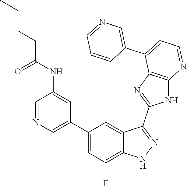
C1=NC=C(C2=CC(F)=C3C(=C2)C(C2=NC4=C(N2)N=CC=C4C2=CN=CC=C2)=NN3)C=C1NC(CCCC)=O
